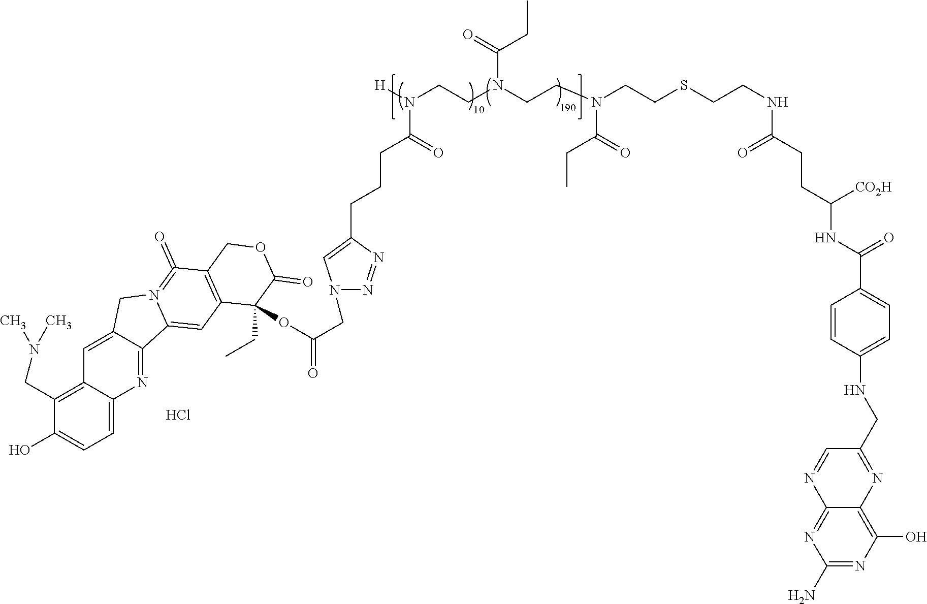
N1=C(N)N=C2C(=C1O)N=C(CNC1=CC=C(C(NC([CO2H])CCC(NCCSCCN(CCN(CCN([H])C(=O)CCCC3=CN(CC(OC4(CC)C5=C(C(=O)=N6C(=C5)C5=NC7=CC=C(O)C(CN(C)C)=C7C=C5C6)COC4=O)=O)N=N3)C(=O)CC)C(=O)CC)=O)=O)C=C1)C=N2.Cl
